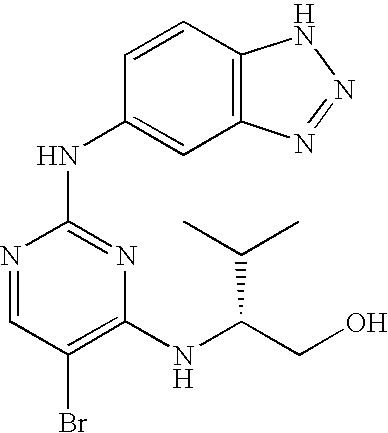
N1=CC(Br)=C(NC(CO)C(C)C)N=C1NC1=CC2=C(C=C1)NN=N2
